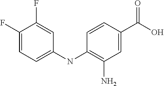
C1(F)=CC=C(NC2=C(N)C=C(C(O)=O)C=C2)C=C1F
